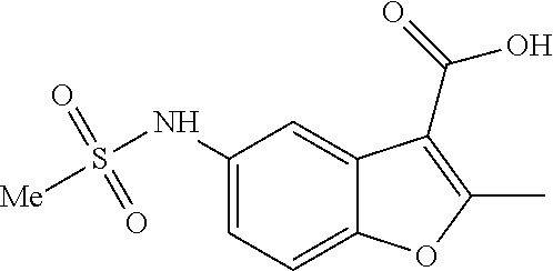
C1(NS([Me])(=O)=O)=CC=C2C(=C1)C(C(=O)O)=C(C)O2
